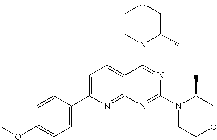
C1=C(C2=CC=C(OC)C=C2)N=C2C(=C1)C(N1C(C)COCC1)=NC(N1CCOCC1C)=N2
